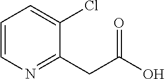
C1=CN=C(CC(O)=O)C(Cl)=C1
